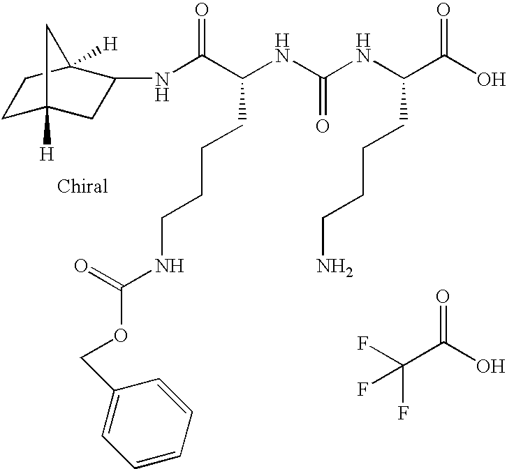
FC(C(O)=O)(F)F.N(C(C(NC(NC(C(O)=O)CCCCN)=O)CCCCNC(OCC1=CC=CC=C1)=O)=O)C1CC2([H])CCC1([H])C2
